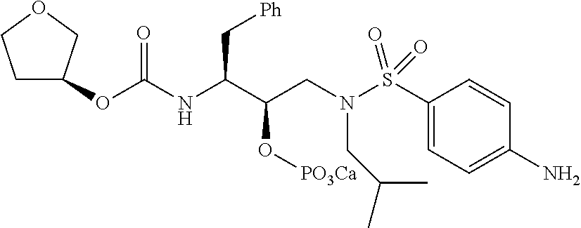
C1C(OC(NC(C(CN(CC(C)C)S(C2=CC=C(N)C=C2)(=O)=O)O[PO3Ca])C[Ph])=O)COC1
